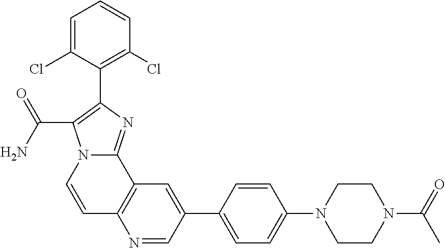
C12=C(C=C(C3=CC=C(N4CCN(C(C)=O)CC4)C=C3)C=N1)C1=NC(C3=C(Cl)C=CC=C3Cl)=C(C(N)=O)N1C=C2
